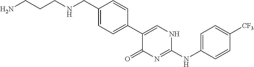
NCCCNCC1=CC=C(C2=CNC(NC3=CC=C([CF3])C=C3)=NC2=O)C=C1
